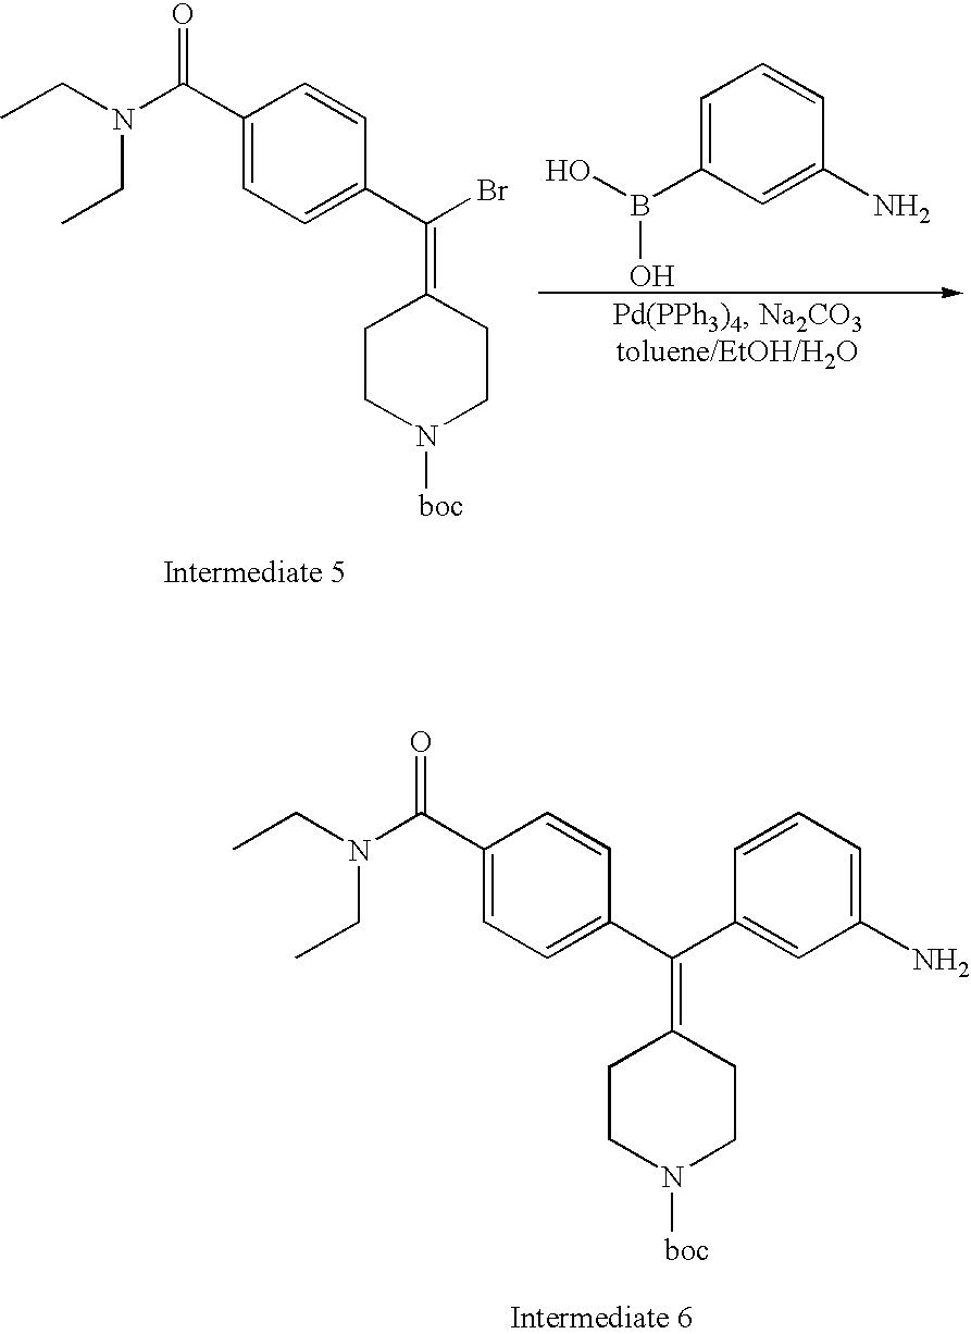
C1(C(N(CC)CC)=O)=CC=C(C(=C2CCN([boc])CC2)Br)C=C1.C1=C(B(O)O)C=C(N)C=C1.C1(C(N(CC)CC)=O)=CC=C(C(=C2CCN([boc])CC2)C2=CC(N)=CC=C2)C=C1
